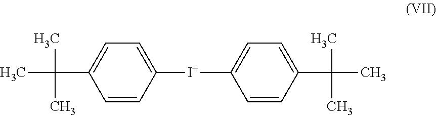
[I+](C1=CC=C(C(C)(C)C)C=C1)C1=CC=C(C(C)(C)C)C=C1
